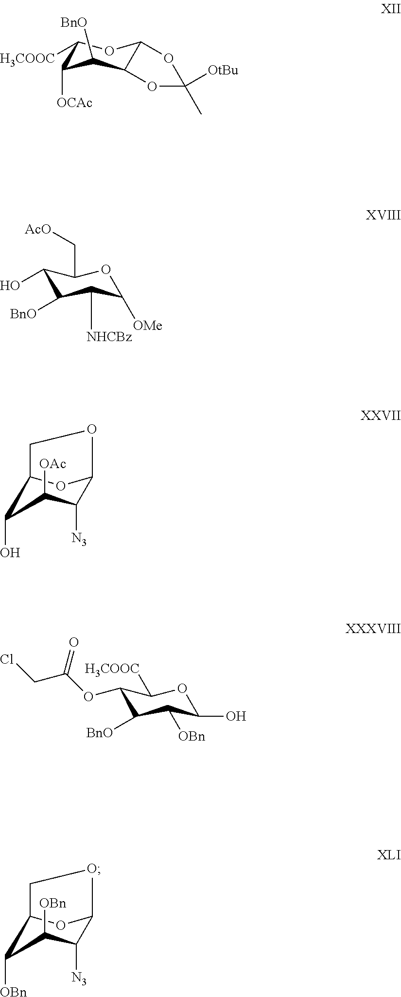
C1([N3])C2OC(CO2)C([OBn])C1[OBn].C1([H3COOC])C([OCAc])C([BnO])C2C(O1)OC(C)([OtBu])O2.C1(O)C([BnO])C([NHCBz])C([OMe])OC1C[AcO].C12C(O)C([OAc])C([N3])C(O1)OC2.C1(OC(CCl)=O)C([BnO])C([OBn])C(O)OC1[H3COOC]
